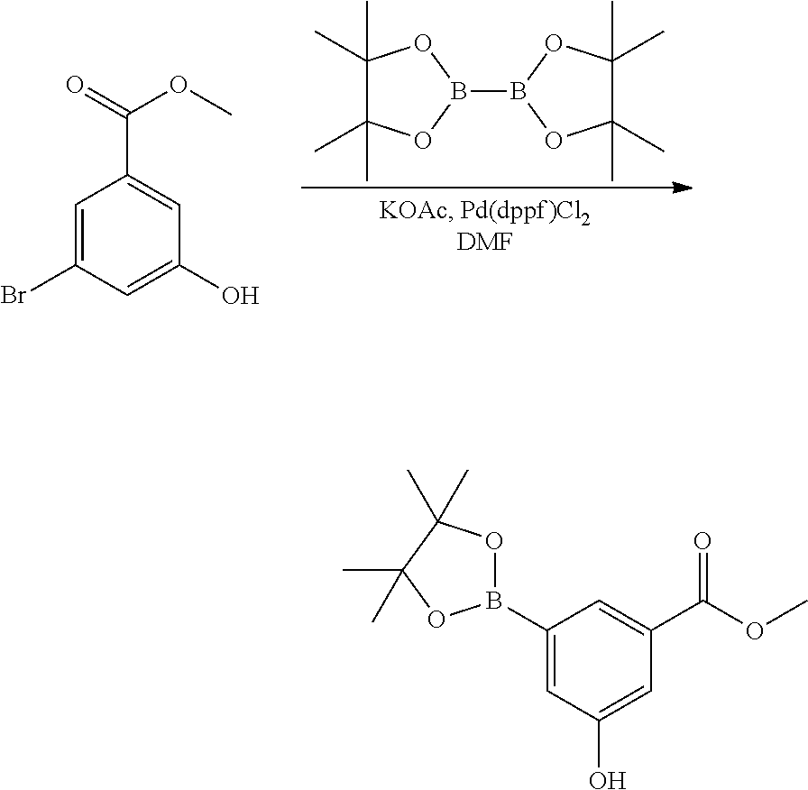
C1=C(Br)C=C(O)C=C1C(=O)OC.C1(C)(C)C(C)(C)OB(B2OC(C)(C)C(C)(C)O2)O1.O1B(C2=CC(O)=CC(C(OC)=O)=C2)OC(C)(C)C1(C)C
